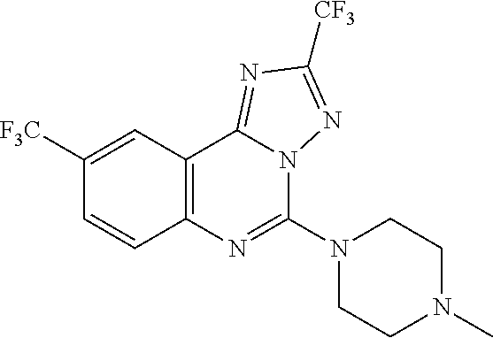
C1([F3C])=CC2=C(C=C1)N=C(N1CCN(C)CC1)N1C2=NC([CF3])=N1
